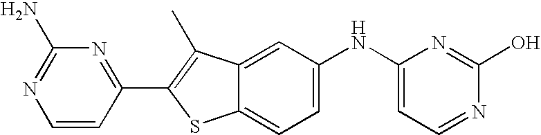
C1=CC(C2=C(C)C3=CC(NC4=CC=NC(O)=N4)=CC=C3S2)=NC(N)=N1
